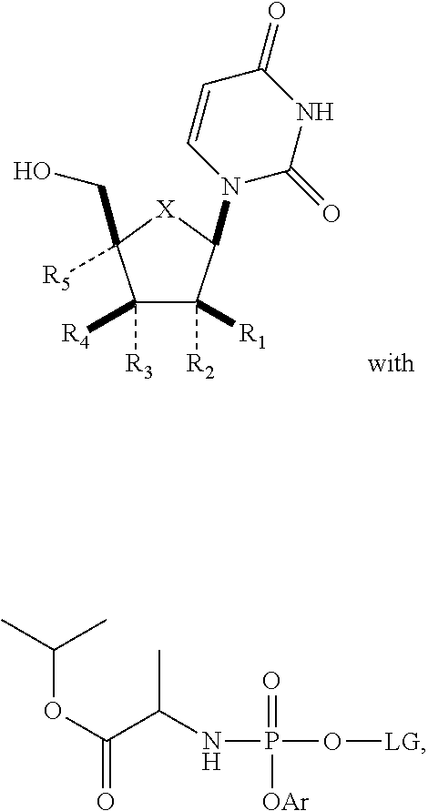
C1([R3])([R4])C([R2])([R1])C(N2C(=O)NC(=O)C=C2)[X]C1([R5])CO.C(OC(=O)C(NP(O[LG])(=O)[OAr])C)(C)C
